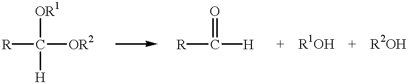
[R]C([OR2])([OR1])[H].[R]C([H])=O
